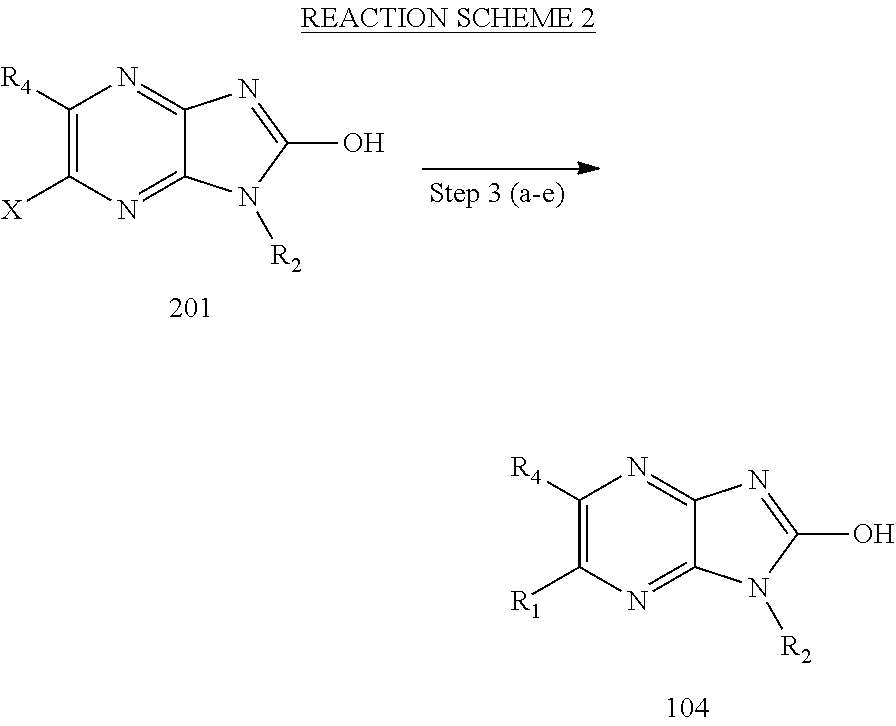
C1([R4])=C([R1])N=C2C(=N1)N=C(O)N2[R2].C1([R4])=C([X])N=C2C(=N1)N=C(O)N2[R2]
